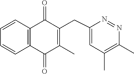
N1=NC(C)=C(C)C=C1CC1=C(C)C(=O)C2=C(C=CC=C2)C1=O
